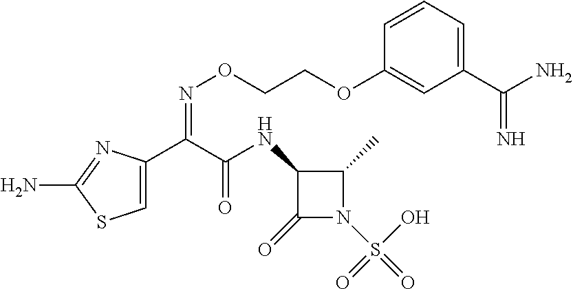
C1=C(C(C(NC2C(=O)N(S(=O)(O)=O)C2C)=O)=NOCCOC2=CC(C(N)=N)=CC=C2)N=C(N)S1
